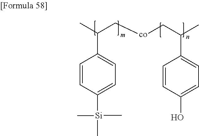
C1=CC([Si](C)(C)C)=CC=C1C(C)C[co]CC(C)C1=CC=C(O)C=C1
